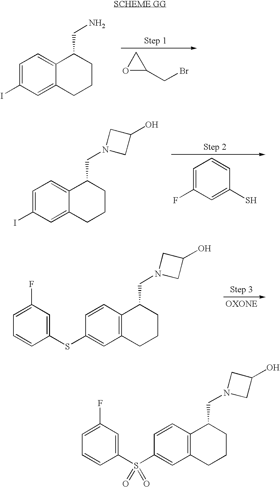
O1C(CBr)C1.C1=C(I)C=C2C(=C1)C(CN)CCC2.C1=C(F)C=C(S)C=C1.C1=C(I)C=C2C(=C1)C(CN1CC(O)C1)CCC2.C1=CC2=C(C=C1SC1=CC(F)=CC=C1)CCCC2CN1CC(O)C1.C1=CC2=C(C=C1S(C1=CC(F)=CC=C1)(=O)=O)CCCC2CN1CC(O)C1
